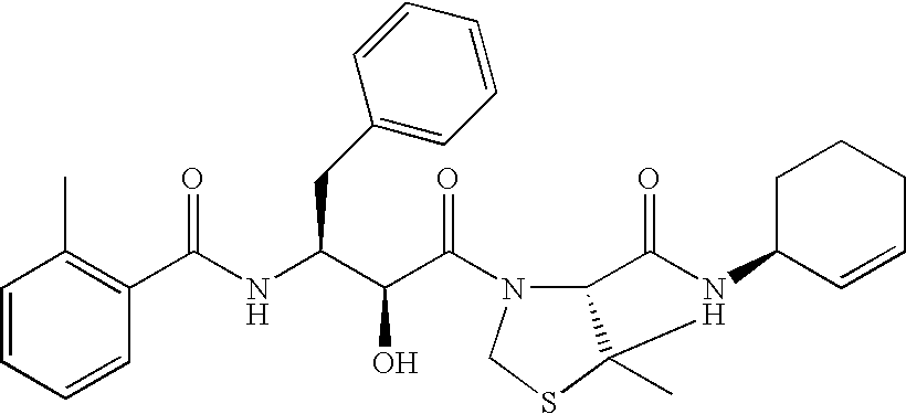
C1=CC=CC(C(NC(C(C(=O)N2C3C(C)(SC2)N(C2C=CCCC2)C3=O)O)CC2=CC=CC=C2)=O)=C1C
